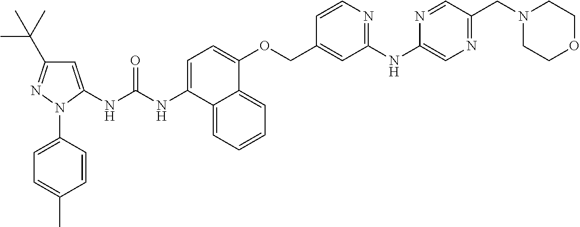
C1=C(NC(NC2=CC=C(OCC3=CC(NC4=CN=C(CN5CCOCC5)C=N4)=NC=C3)C3=CC=CC=C23)=O)N(C2=CC=C(C)C=C2)N=C1C(C)(C)C
